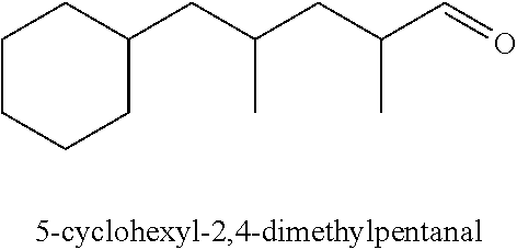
C1CCCC(CC(CC(C=O)C)C)C1
